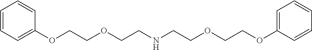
C1=CC=C(OCCOCCNCCOCCOC2=CC=CC=C2)C=C1
